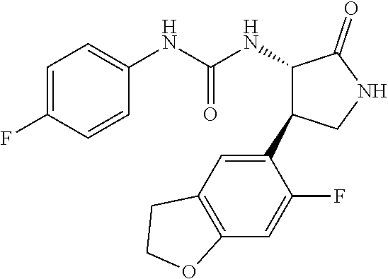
C1=C(F)C=CC(NC(NC2C(=O)NCC2C2=CC3=C(C=C2F)OCC3)=O)=C1
